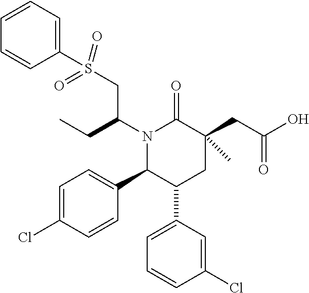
N1(C(CS(=O)(=O)C2=CC=CC=C2)CC)C(C2=CC=C(Cl)C=C2)C(C2=CC=CC(Cl)=C2)CC(CC(O)=O)(C)C1=O
